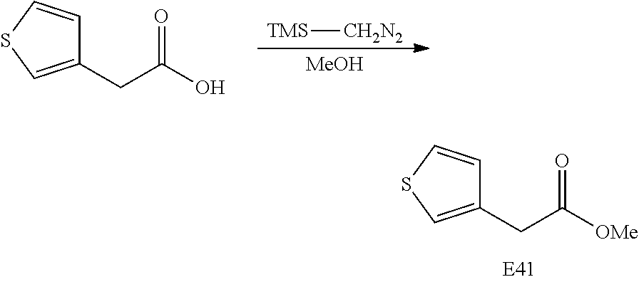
C1(CC([OMe])=O)=CSC=C1.[TMS][CH2N2].[MeOH].C1(CC(O)=O)=CSC=C1
